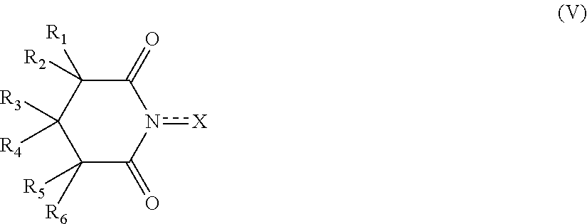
[X]n1C(=O)C([R2])([R1])C([R3])([R4])C([R5])([R6])C1=O
